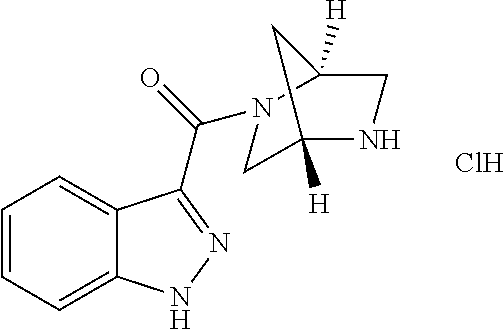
C1C2([H])NCC([H])(N1C(=O)C1=NNC3=CC=CC=C31)C2.Cl
